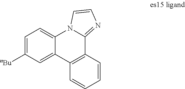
C1=C([nBu])C=C2C(=C1)N1C(=NC=C1)C1=C2C=CC=C1
